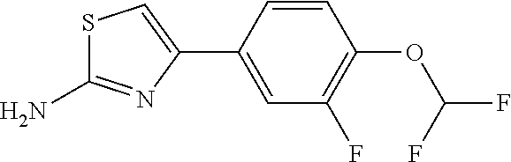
S1C(N)=NC(C2=CC(F)=C(OC(F)F)C=C2)=C1
